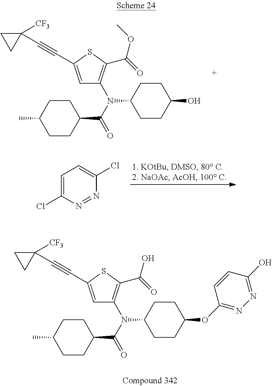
C1=C(Cl)N=NC(Cl)=C1.C1CC(N(C(=O)C2CCC(C)CC2)C2=C(C(=O)OC)SC(C#CC3([CF3])CC3)=C2)CCC1O.C1CC(N(C(=O)C2CCC(C)CC2)C2=C(C(O)=O)SC(C#CC3([CF3])CC3)=C2)CCC1OC1=NN=C(O)C=C1
